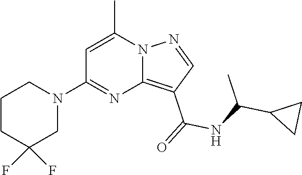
C12=C(C(=O)NC(C3CC3)C)C=NN1C(C)=CC(N1CCCC(F)(F)C1)=N2
